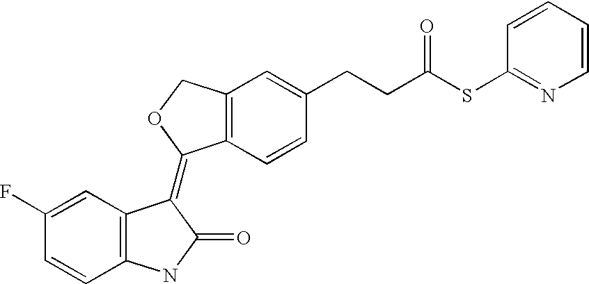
C12=C(C=CC(CCC(SC3=NC=CC=C3)=O)=C1)C(=C1C3=C(C=CC(F)=C3)NC1=O)OC2
